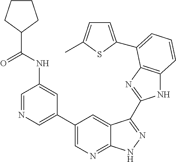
C1(C2=CN=CC(NC(C3CCCC3)=O)=C2)=CN=C2C(=C1)C(C1=NC3=C(N1)C=CC=C3C1=CC=C(C)S1)=NN2
